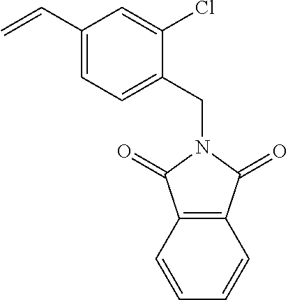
C1=CC=CC2=C1C(=O)N(CC1=CC=C(C=C)C=C1Cl)C2=O
